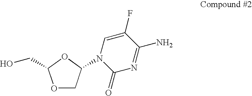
O1CC(N2C=C(F)C(N)=NC2=O)OC1CO
